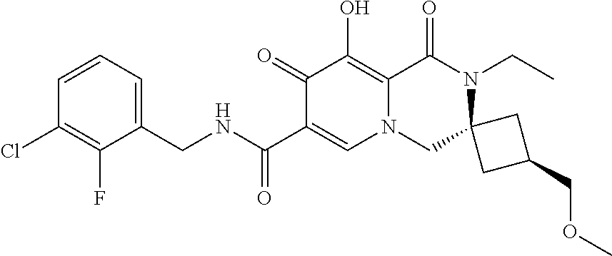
C1(F)=C(Cl)C=CC=C1CNC(C1=CN2CC3(N(CC)C(=O)C2=C(O)C1=O)CC(COC)C3)=O
